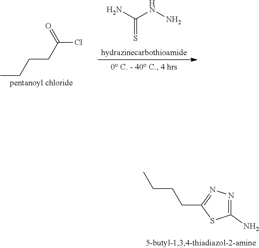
CCCCC1=NN=C(N)S1.CCCCC(Cl)=O.NC(NN)=S
